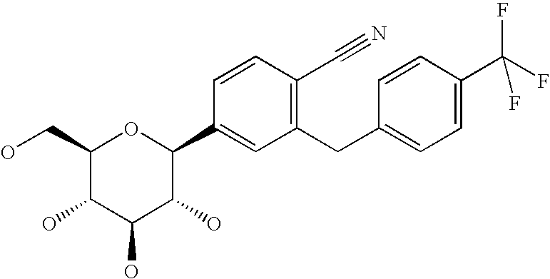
C1(CO)C(O)C(O)C(O)C(C2=CC(CC3=CC=C(C(F)(F)F)C=C3)=C(C#N)C=C2)O1
